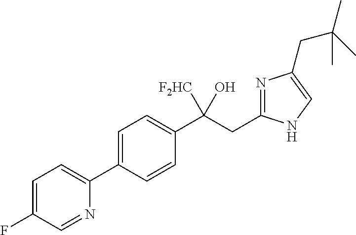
C1=C(C2=CC=C(F)C=N2)C=CC(C(CC2=NC(CC(C)(C)C)=CN2)(O)[F2HC])=C1
